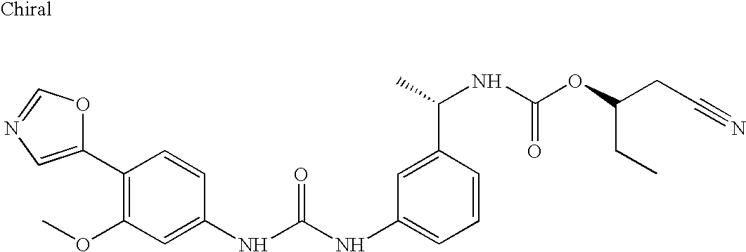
C1(C2=C(OC)C=C(NC(NC3=CC=CC(C(C)NC(OC(CC#N)CC)=O)=C3)=O)C=C2)=CN=CO1
